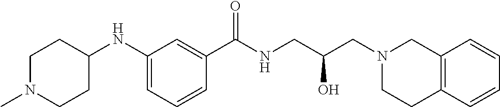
C1=C(NC2CCN(C)CC2)C=C(C(NCC(CN2CC3=C(CC2)C=CC=C3)O)=O)C=C1
